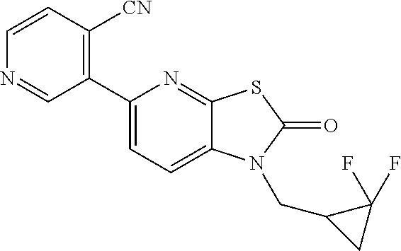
C1=CC([CN])=C(C2=CC=C3C(=N2)SC(=O)N3CC2CC2(F)F)C=N1
